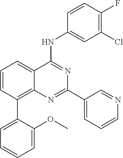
C1=CC(C2=CC=CC=C2OC)=C2C(=C1)C(NC1=CC(Cl)=C(F)C=C1)=NC(C1=CC=CN=C1)=N2
